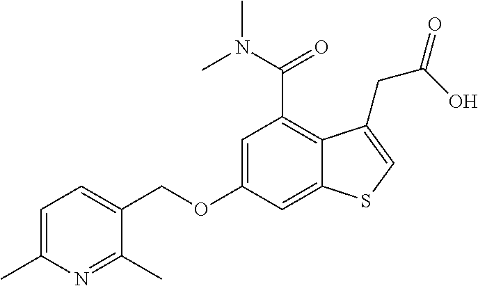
C(OC1=CC(C(=O)N(C)C)=C2C(=C1)SC=C2CC(=O)O)C1=CC=C(C)N=C1C
